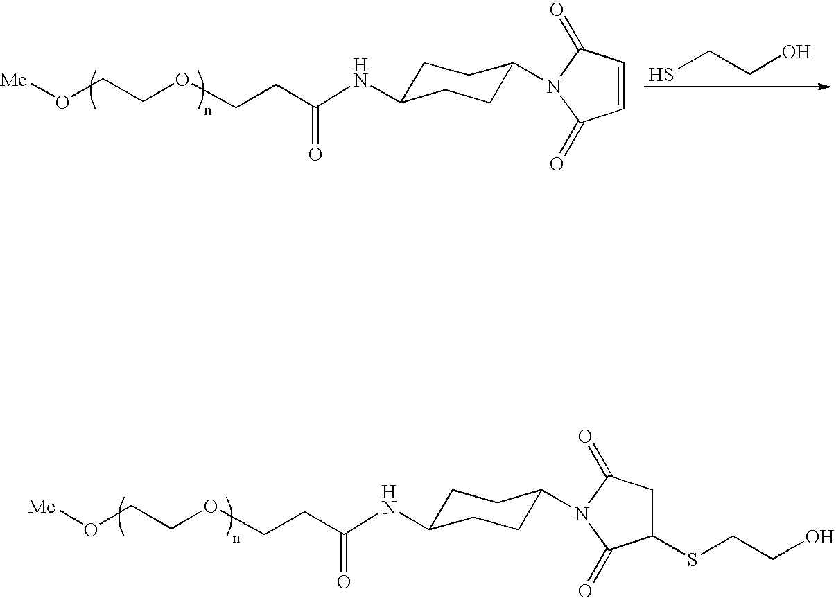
SCCO.N(C(CCOCCO[Me])=O)C1CCC(N2C(=O)C=CC2=O)CC1.N(C(CCOCCO[Me])=O)C1CCC(N2C(=O)CC(SCCO)C2=O)CC1
